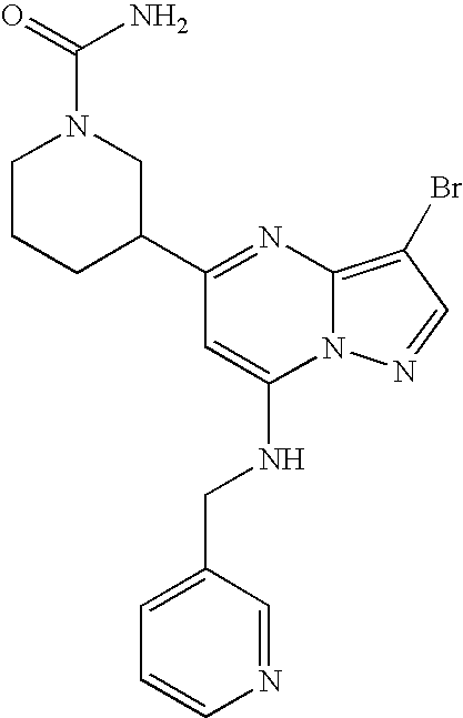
C1=CN=CC(CNC2=CC(C3CN(C(N)=O)CCC3)=NC3=C(Br)C=NN23)=C1
